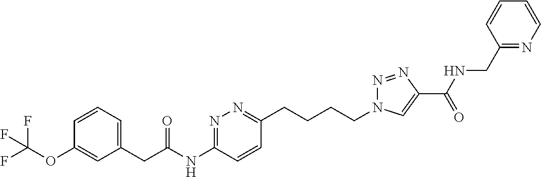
C1=CC=C(CC(NC2=NN=C(CCCCN3N=NC(C(NCC4=NC=CC=C4)=O)=C3)C=C2)=O)C=C1OC(F)(F)F
